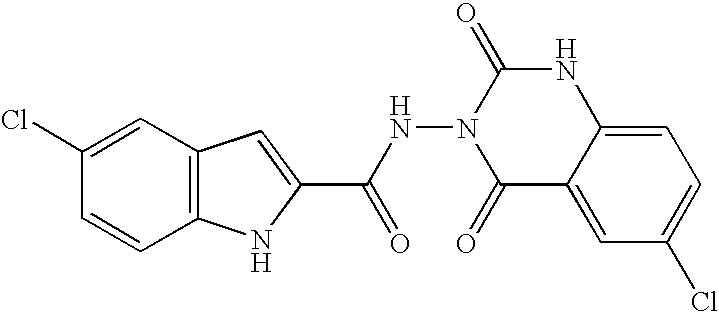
C12=C(C=C(Cl)C=C1)C=C(C(NN1C(=O)C3=CC(Cl)=CC=C3NC1=O)=O)N2
